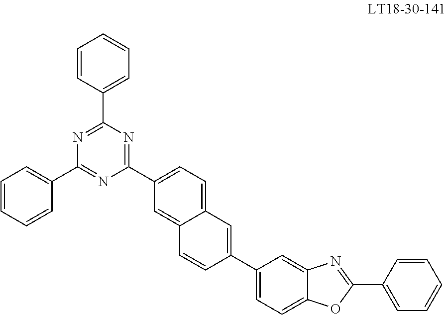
C1(C2=CC=C3C(=C2)C=CC(C2=CC=C4C(=C2)N=C(C2=CC=CC=C2)O4)=C3)=NC(C2=CC=CC=C2)=NC(C2=CC=CC=C2)=N1
